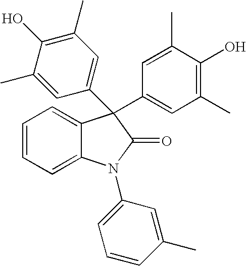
C1=CC=C2C(=C1)C(C1=CC(C)=C(O)C(C)=C1)(C1=CC(C)=C(O)C(C)=C1)C(=O)N2C1=CC=CC(C)=C1
